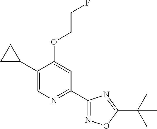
C1(C2CC2)=CN=C(C2=NOC(C(C)(C)C)=N2)C=C1OCCF
